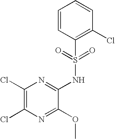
C1(Cl)=C(Cl)N=C(OC)C(NS(C2=C(Cl)C=CC=C2)(=O)=O)=N1
